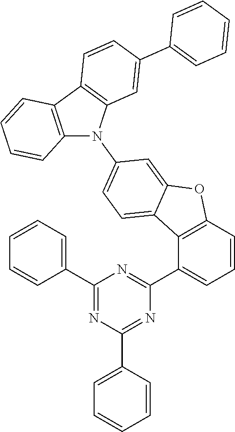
C1(C2=CC=CC=C2)=NC(C2=CC=CC=C2)=NC(C2=CC=CC3=C2C2=CC=C(N4C5=C(C6=C4C=CC=C6)C=CC(C4=CC=CC=C4)=C5)C=C2O3)=N1
